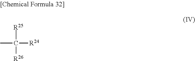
CC([R24])([R25])[R26]
